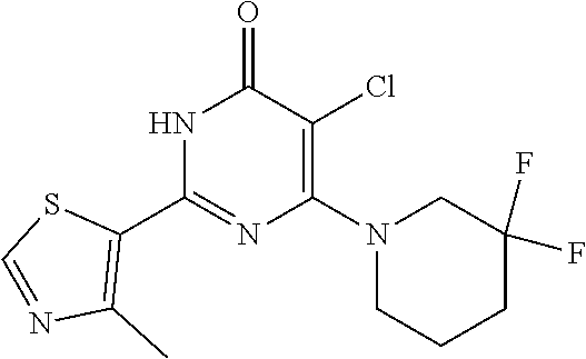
N1C(C2=C(C)N=CS2)=NC(N2CCCC(F)(F)C2)=C(Cl)C1=O
